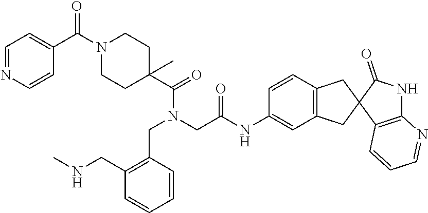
C1(CNC)=C(CN(CC(=O)NC2=CC3=C(C=C2)CC2(C3)C3=C(NC2=O)N=CC=C3)C(=O)C2(C)CCN(C(C3=CC=NC=C3)=O)CC2)C=CC=C1
